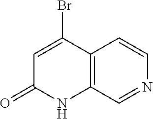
C1=C(Br)C2=C(NC1=O)C=NC=C2
